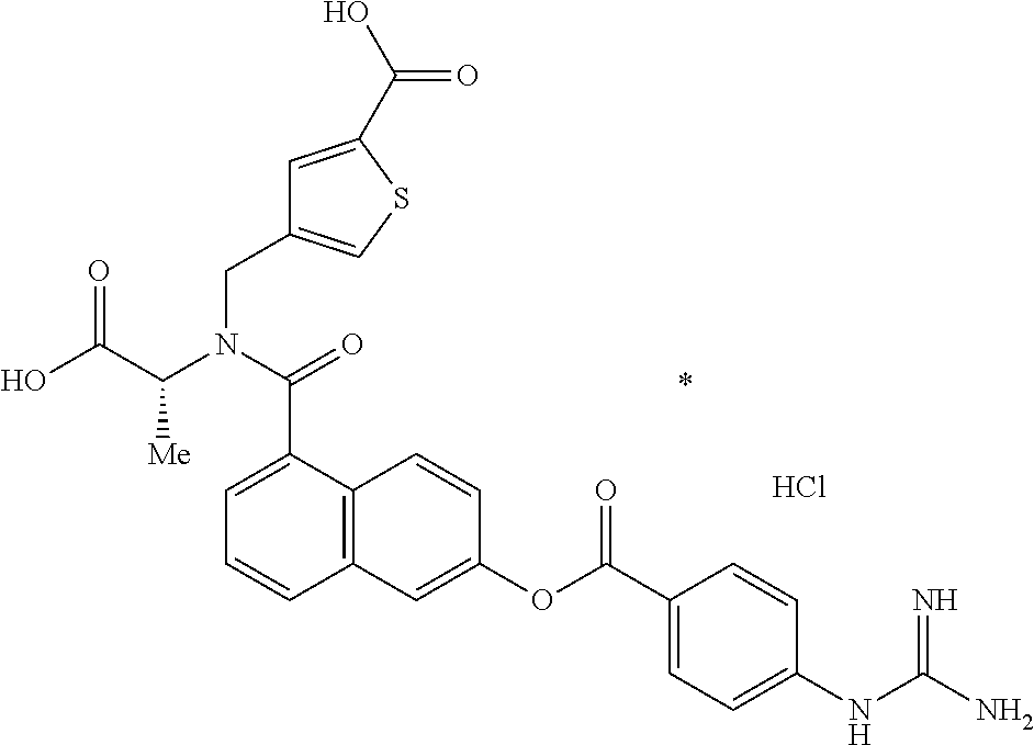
Cl.C12=C(C=C(OC(C3=CC=C(NC(N)=N)C=C3)=O)C=C1)C=CC=C2C(N(C(C(O)=O)[Me])CC1=CSC(C(O)=O)=C1)=O
